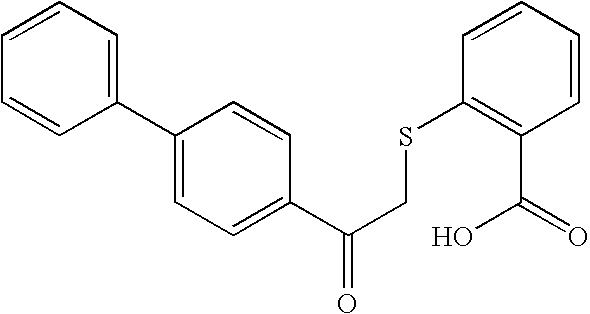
C1=CC=C(C2=CC=C(C(CSC3=C(C(=O)O)C=CC=C3)=O)C=C2)C=C1
